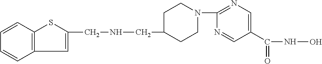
C1CN(C2=NC=C(C(=O)NO)C=N2)CCC1CNCC1=CC2=C(S1)C=CC=C2
